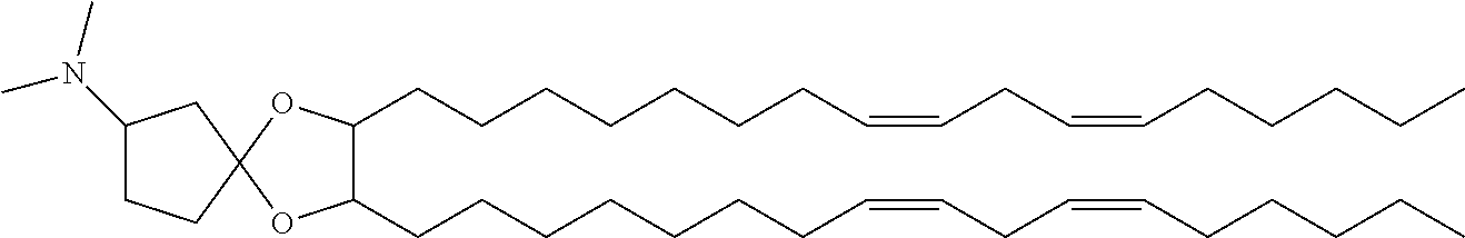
C1(CCCCCCCC=CCC=CCCCCC)C(CCCCCCCC=CCC=CCCCCC)OC2(O1)CCC(N(C)C)C2
